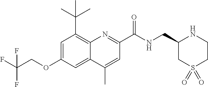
C1=C(OCC(F)(F)F)C=C2C(=C1C(C)(C)C)N=C(C(=O)NCC1CS(=O)(=O)CCN1)C=C2C
